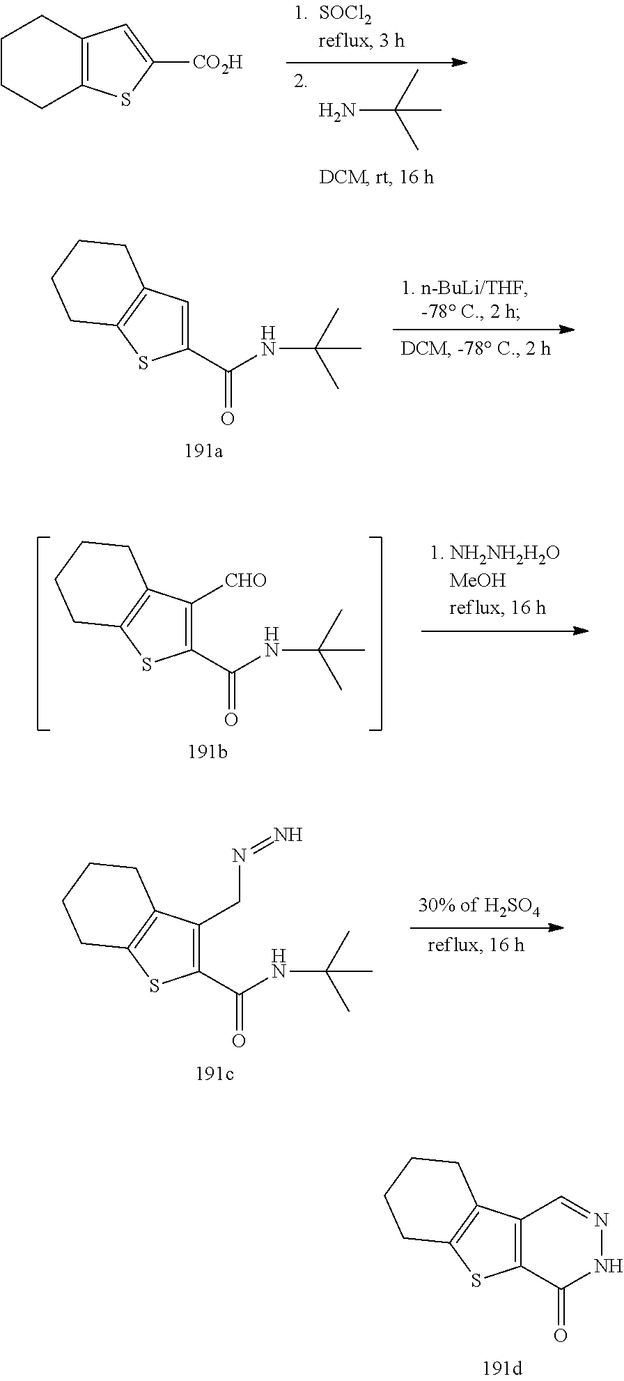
C1CCC2=C(C1)C=C([CO2H])S2.NC(C)(C)C.C1(C(NC(C)(C)C)=O)=CC2=C(S1)CCCC2.C1(C(NC(C)(C)C)=O)=C([CHO])C2=C(S1)CCCC2.C1(C(NC(C)(C)C)=O)=C(CN=N)C2=C(S1)CCCC2.C12=C(C3=C(S1)CCCC3)C=NNC2=O
